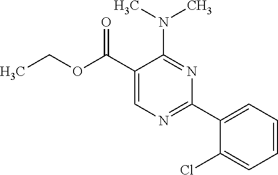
N(C1=NC(C2=CC=CC=C2Cl)=NC=C1C(OCC)=O)(C)C
